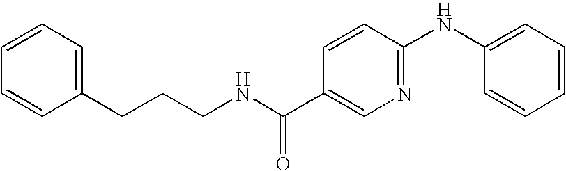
C1=CC(CCCNC(C2=CN=C(NC3=CC=CC=C3)C=C2)=O)=CC=C1
